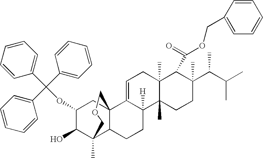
C1=C2C([H])(C3(C)C(C)(C1)C(C(=O)OCC1=CC=CC=C1)C(C(C(C)C)C)(C)CC3)CCC1C3(C)C(O)C(OC(C4=CC=CC=C4)(C4=CC=CC=C4)C4=CC=CC=C4)CC21COC3
